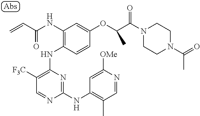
N(C1=C(NC2=C([F3C])C=NC(NC3=C(C)C=NC([OMe])=C3)=N2)C=CC(OC(C(=O)N2CCN(C(=O)C)CC2)C)=C1)C(C=C)=O
